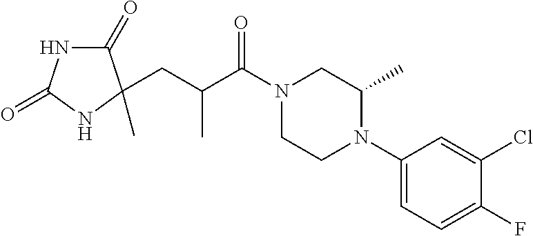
C1(=O)NC(=O)NC1(CC(C(N1CCN(C2=CC=C(F)C(Cl)=C2)C(C)C1)=O)C)C
